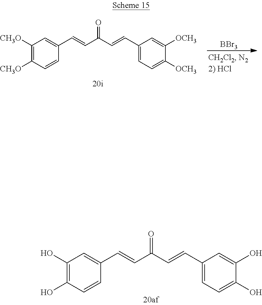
C1(O)=C(O)C=CC(C=CC(C=CC2=CC=C(O)C(O)=C2)=O)=C1.C1([CH3O])=C([CH3O])C=CC(C=CC(C=CC2=CC=C([OCH3])C([OCH3])=C2)=O)=C1.[BBr3]
